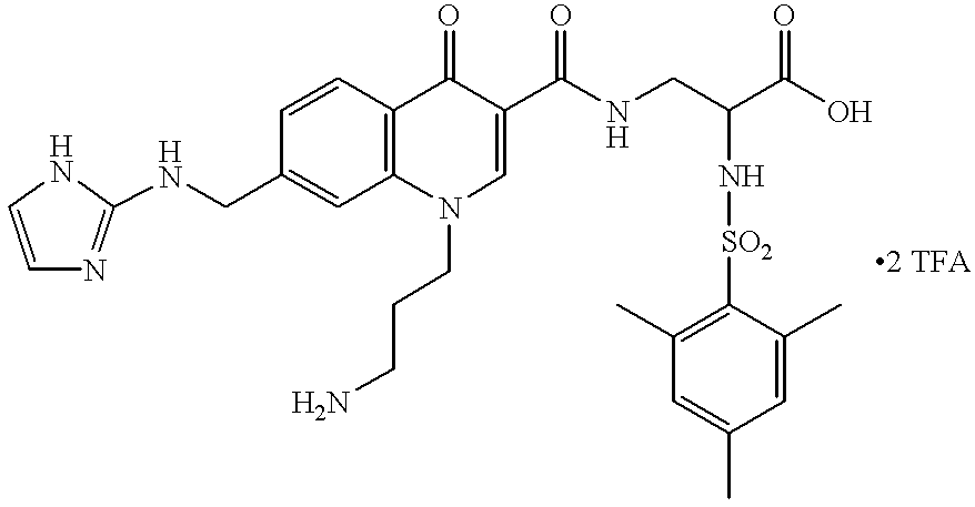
C1=CC2=C(C=C1CNC1=NC=CN1)N(CCCN)C=C(C(=O)NCC(N[SO2]C1=C(C)C=C(C)C=C1C)C(=O)O)C2=O
